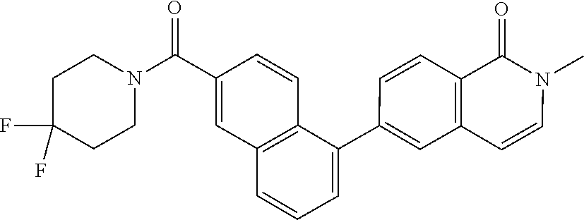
C1(C2=CC=CC3=C2C=CC(C(N2CCC(F)(F)CC2)=O)=C3)=CC2=C(C=C1)C(=O)N(C)C=C2
